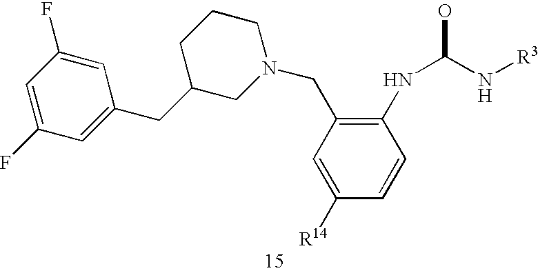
C1=C(F)C=C(CC2CCCN(CC3=C(NC(O)N[R3])C=CC([R14])=C3)C2)C=C1F
